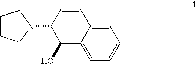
C1=C2C(=CC=C1)C(O)C(N1CCCC1)C=C2
